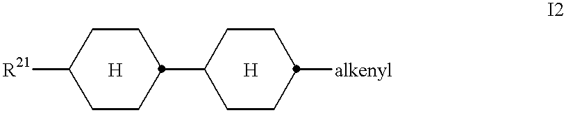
C1CC(C2CCC([alkenyl])CC2)CCC1[R21]
